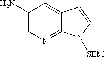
C1(N)=CN=C2C(=C1)C=CN2[SEM]
